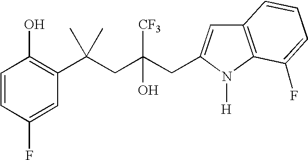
C1(F)=CC(C(CC(CC2=CC3=C(N2[H])C(F)=CC=C3)([CF3])O)(C)C)=C(O)C=C1
